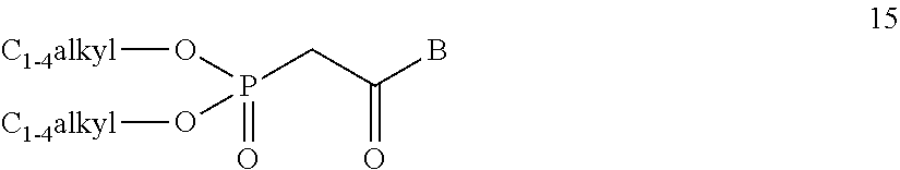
O(P(CC(B)=O)(=O)O[C1-4alkyl])[C1-4alkyl]
